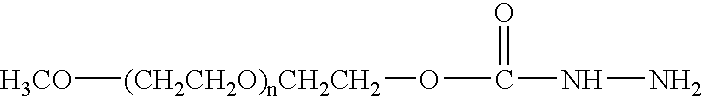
[(CH2CH2O)nCH2CH2]([H3CO])OC(NN)=O
